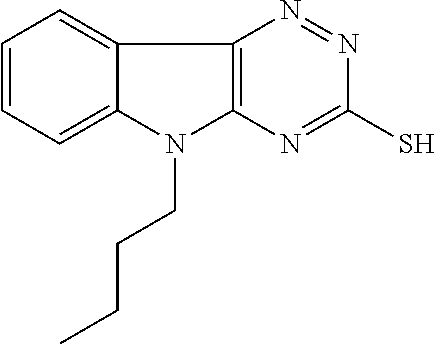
C1=CC=C2C(=C1)C1=C(N2CCCC)N=C(S)N=N1
